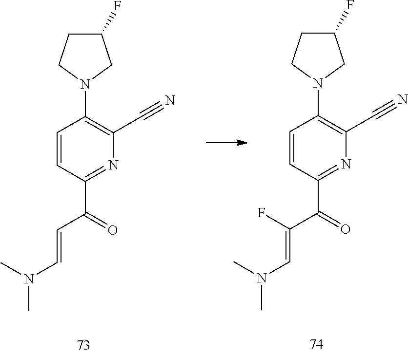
C1=CC(C(C=CN(C)C)=O)=NC(C#N)=C1N1CC(F)CC1.C1=CC(C(C(=CN(C)C)F)=O)=NC(C#N)=C1N1CC(F)CC1
